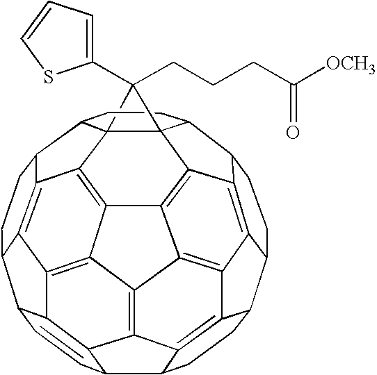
C1CC2C3=C4C1C1C5=C6C7=C8C(=C45)C4=C3C3C2C=CC2C3C3=C4C8=C4C5=C3C2CCC5C2CCC(C6CC1)C71C42C1(CCCC([OCH3])=O)C1=CC=CS1
